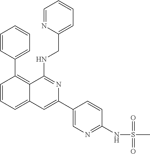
C1=CC(C2=C3C(=CC=C2)C=C(C2=CN=C(NS(C)(=O)=O)C=C2)N=C3NCC2=CC=CC=N2)=CC=C1
